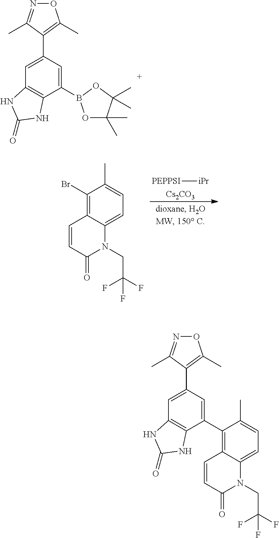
O1N=C(C)C(C2=CC3=C(C(C4=C5C(=CC=C4C)N(CC(F)(F)F)C(=O)C=C5)=C2)NC(=O)N3)=C1C.O1N=C(C)C(C2=CC3=C(C(B4OC(C)(C)C(C)(C)O4)=C2)NC(=O)N3)=C1C.BrC1=C2C(=CC=C1C)N(CC(F)(F)F)C(=O)C=C2.[PEPPSI][iPr].[Cs2CO3]
